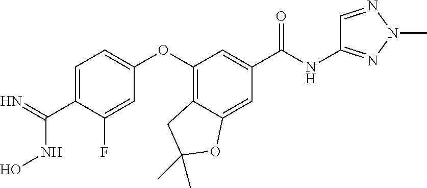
C1=C(C(NO)=N)C(F)=CC(OC2=C3C(=CC(C(NC4=NN(C)N=C4)=O)=C2)OC(C)(C)C3)=C1
